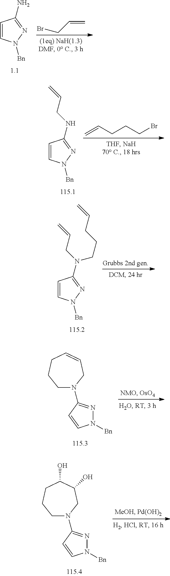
C1=CN([Bn])N=C1N.BrCC=C.C=CCCCBr.C1=CN([Bn])N=C1NCC=C.C1=CN([Bn])N=C1N(CCCC=C)CC=C.N1([Bn])N=C(N2CCCC=CC2)C=C1.N1([Bn])N=C(N2CCCC(O)C(O)C2)C=C1
